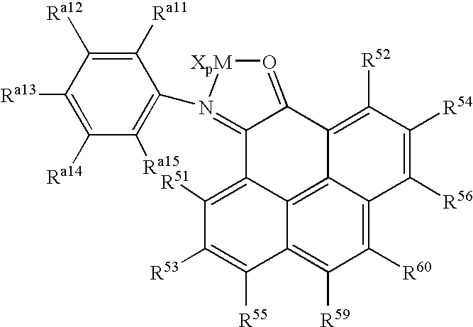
C1([Ra13])=C([Ra14])C([Ra15])=C(N2=C3C4=C([R51])C([R53])=C([R55])C5=C([R59])C([R60])=C6C(=C45)C(=C([R52])C([R54])=C6[R56])C3=O[XpM]2)C([Ra11])=C1[Ra12]
